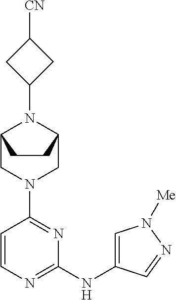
C1=CN=C(NC2=CN([Me])N=C2)N=C1N1CC2N(C3CC([CN])C3)C(C1)CC2
